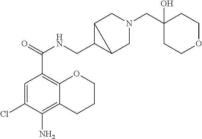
C1=C(Cl)C(N)=C2C(=C1C(=O)NCC1C3CN(CC4(O)CCOCC4)CC13)OCCC2
